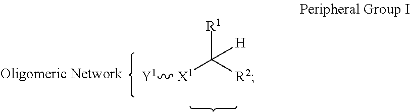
[Y1][X1]C([R2])([R1])[H]
